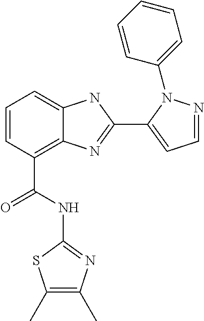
C1=CC(C(NC2=NC(C)=C(C)S2)=O)=C2C(=C1)NC(C1=CC=NN1C1=CC=CC=C1)=N2
